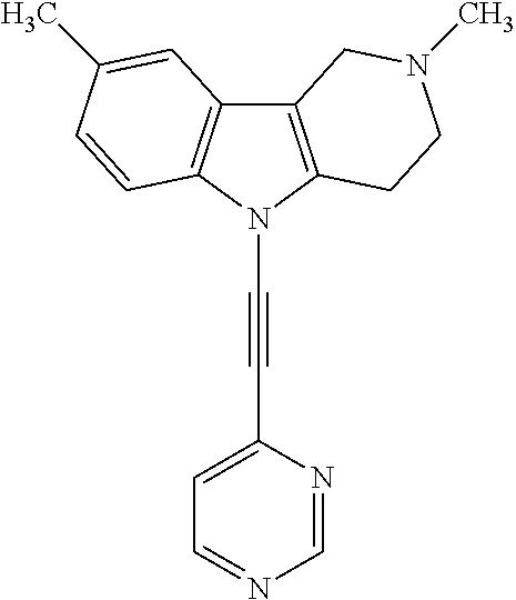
C12=C(N(C#CC3=CC=NC=N3)C3=C1C=C(C)C=C3)CCN(C)C2
